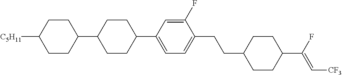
C1CC(C2CCC(C3=CC=C(CCC4CCC(C(F)=C[CF3])CC4)C(F)=C3)CC2)CCC1[C5H11]
